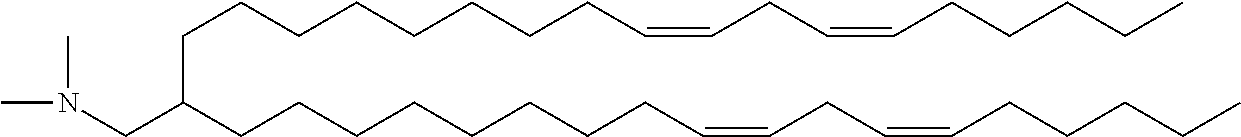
CN(C)CC(CCCCCCCCC=CCC=CCCCCC)CCCCCCCCC=CCC=CCCCCC
